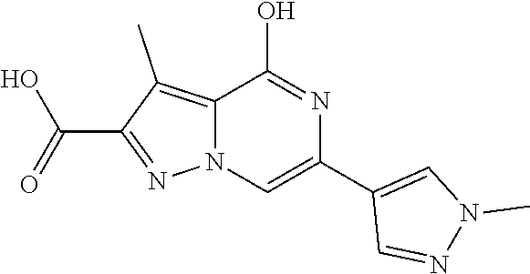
C12=C(C)C(C(=O)O)=NN1C=C(C1=CN(C)N=C1)N=C2O
